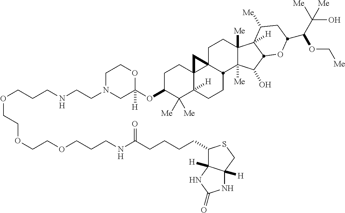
O(C1C([Me])([Me])C2([H])C3(CC1)C1(CCC4([Me])C([Me])(C(O)C5C4([H])C([Me])CC(C(C([Me])(O)[Me])OC[Me])O5)C1CC2)C3)C1([H])OCCN(CCNCCCOCCOCCOCCCNC(CCCCC2C3([H])C([H])(CS2)NC(=O)N3)=O)C1
